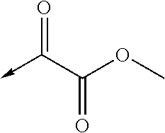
O=C(C(=O)OC)->C
